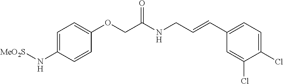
C1=C(N[MeO2S])C=CC(OCC(NCC=CC2=CC=C(Cl)C(Cl)=C2)=O)=C1
